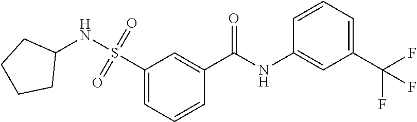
C1(S(=O)(=O)NC2CCCC2)=CC=CC(C(NC2=CC(C(F)(F)F)=CC=C2)=O)=C1
